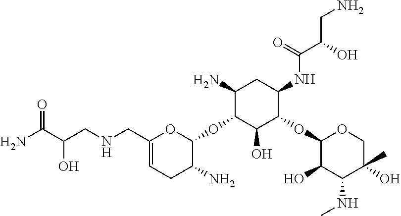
C1(N)C(OC2OC(CNCC(C(N)=O)O)=CCC2N)C(O)C(OC2C(O)C(NC)C(O)(C)CO2)C(NC(C(CN)O)=O)C1
